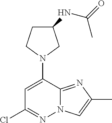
N1(C2=CC(Cl)=NN3C2=NC(C)=C3)CC(NC(=O)C)CC1
